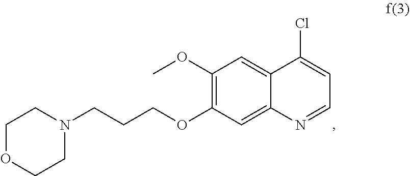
C1OCCN(CCCOC2=C(OC)C=C3C(=C2)N=CC=C3Cl)C1
